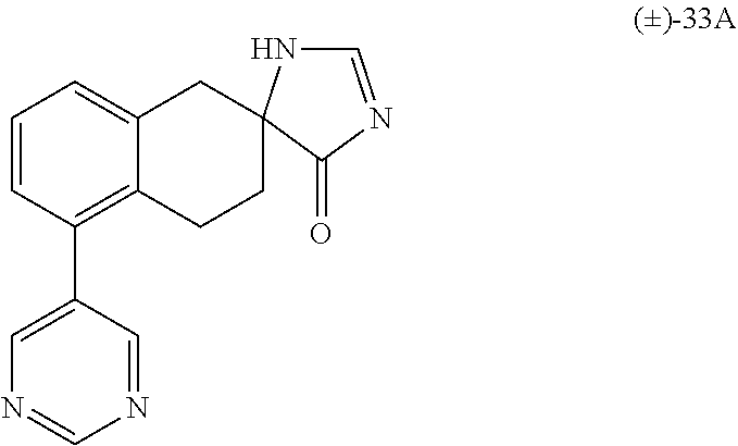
C1=C2C(=C(C3=CN=CN=C3)C=C1)CCC1(C2)NC=NC1=O
